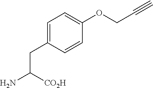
C(C([CO2H])N)C1=CC=C(OCC#C)C=C1
